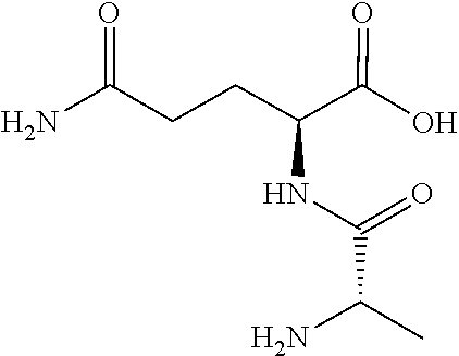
C(C(NC(=O)C(C)N)C(=O)O)CC(N)=O
